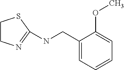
C1CN=C(NCC2=CC=CC=C2OC)S1
